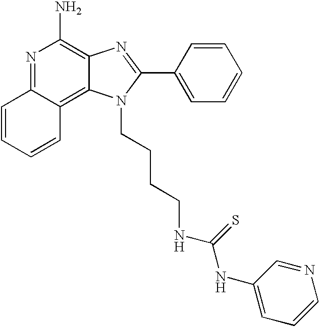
N1=C2C(=C3C(=C1N)N=C(C1=CC=CC=C1)N3CCCCNC(NC1=CC=CN=C1)=S)C=CC=C2
